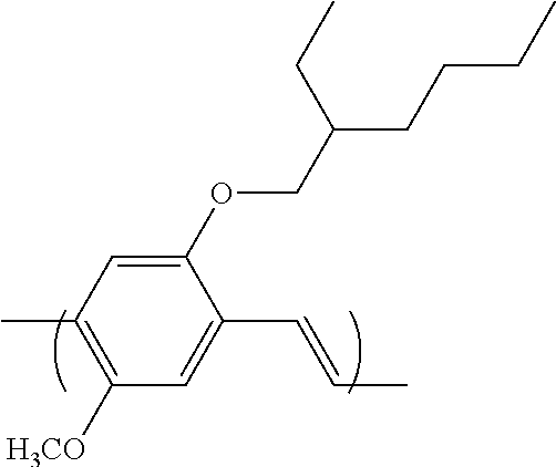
C1(OCC(CCCC)CC)=CC(C)=C([H3CO])C=C1C=CC
